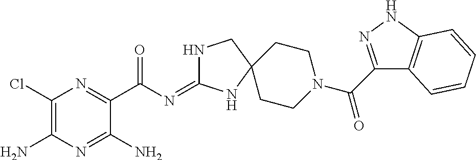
C1(Cl)=C(N)N=C(N)C(C(N=C2NCC3(N2)CCN(C(=O)C2=NNC4=C2C=CC=C4)CC3)=O)=N1
